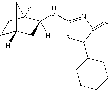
C1C2([H])CC([H])(NC3=NC(=O)C(C4CCCCC4)S3)C([H])(C1)C2
